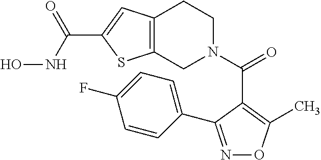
C12=C(CN(C(=O)C3=C(C)ON=C3C3=CC=C(F)C=C3)CC1)SC(C(NO)=O)=C2
